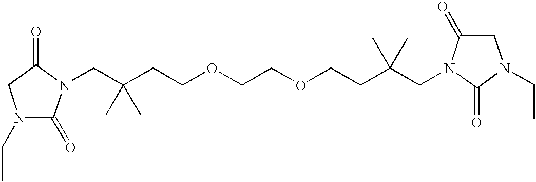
C(C(CCOCCOCCC(CN1C(=O)CN(CC)C1=O)(C)C)(C)C)N1C(=O)N(CC)CC1=O
